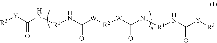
[R3][Y]C(N[R1]NC([W][R2][W]C(N[R1]NC([Y][R3])=O)=O)=O)=O
